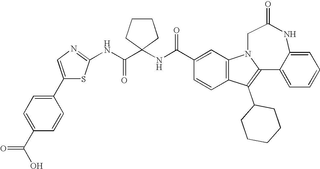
C1(C(NC2(C(NC3=NC=C(C4=CC=C(C(O)=O)C=C4)S3)=O)CCCC2)=O)=CC2=C(C=C1)C(C1CCCCC1)=C1N2CC(=O)NC2=CC=CC=C12
